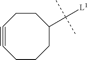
C1CCC(C([L1])(C)C)CCC#C1
